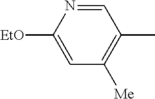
C1=C([EtO])N=CC(C)=C1[Me]
